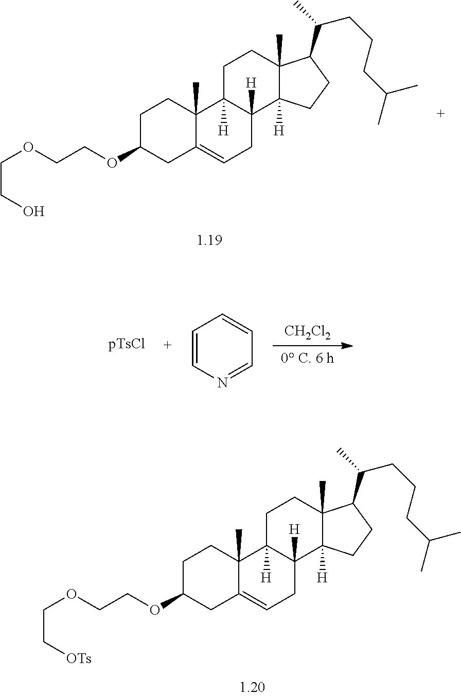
C1C(OCCOCC[OTs])CC2=CCC3([H])C([H])(C2(C)C1)CCC1(C)C3([H])CCC1C(CCCC(C)C)C.[CH2Cl2].[0 C. 6 h].C1=CN=CC=C1.C1C(OCCOCCO)CC2=CCC3([H])C([H])(C2(C)C1)CCC1(C)C3([H])CCC1C(CCCC(C)C)C
